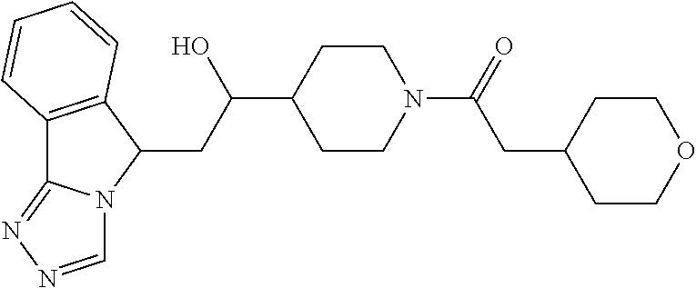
C12=C(C(CC(C3CCN(C(=O)CC4CCOCC4)CC3)O)N3C1=NN=C3)C=CC=C2
